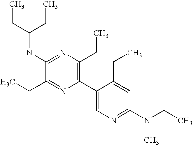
C(NC1=NC(CC)=C(C2=CN=C(N(CC)C)C=C2CC)N=C1CC)(CC)CC
